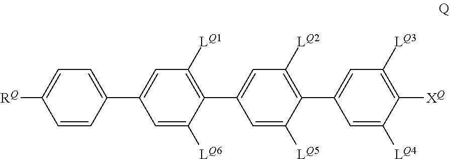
[RQ]C1=CC=C(C2=CC([LQ1])=C(C3=CC([LQ2])=C(C4=CC([LQ3])=C([XQ])C([LQ4])=C4)C([LQ5])=C3)C([LQ6])=C2)C=C1
